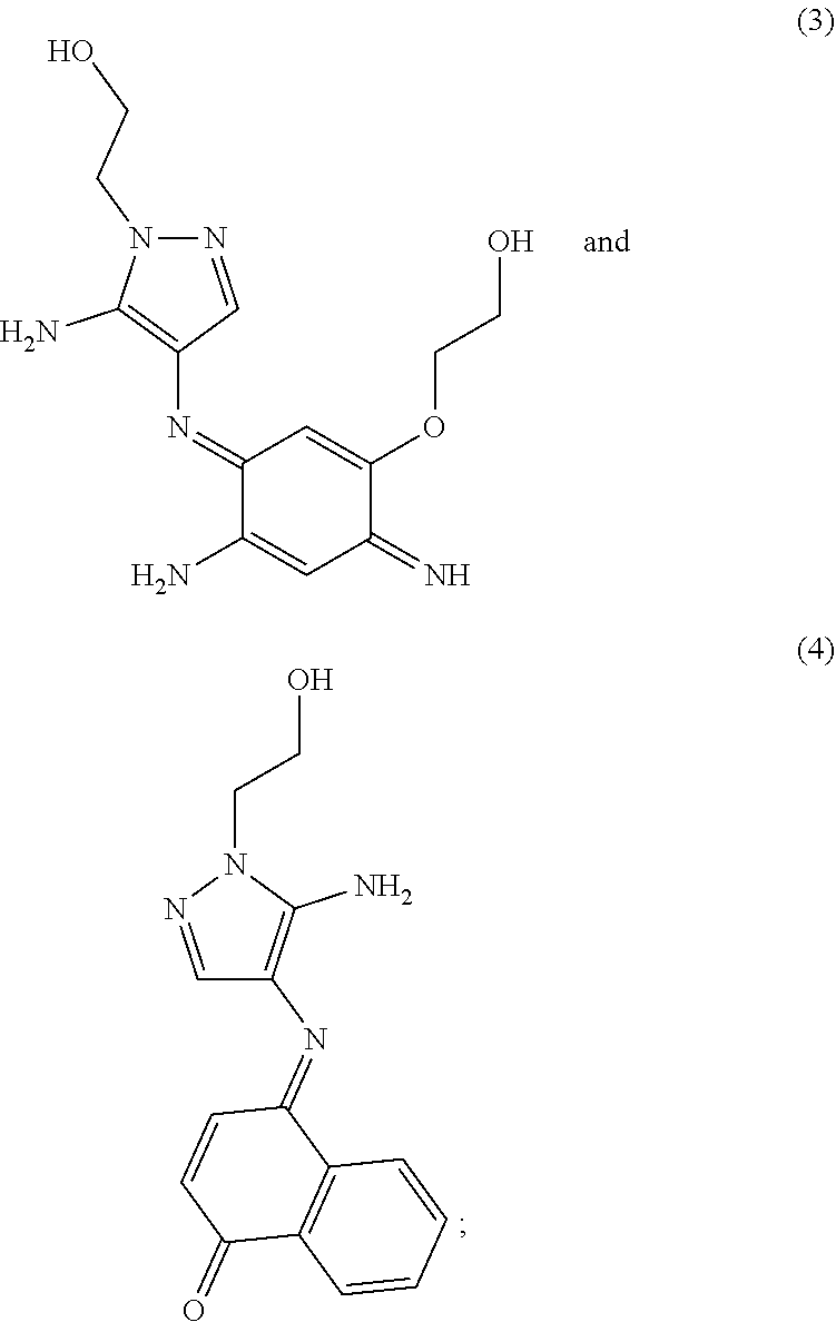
C1(=N)C=C(N)C(=NC2=C(N)N(CCO)N=C2)C=C1OCCO.C1=NN(CCO)C(N)=C1N=C1C=CC(=O)C2=C1C=CC=C2
